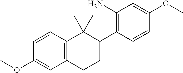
C1=CC2=C(C=C1OC)CCC(C1=C(N)C=C(OC)C=C1)C2(C)C
